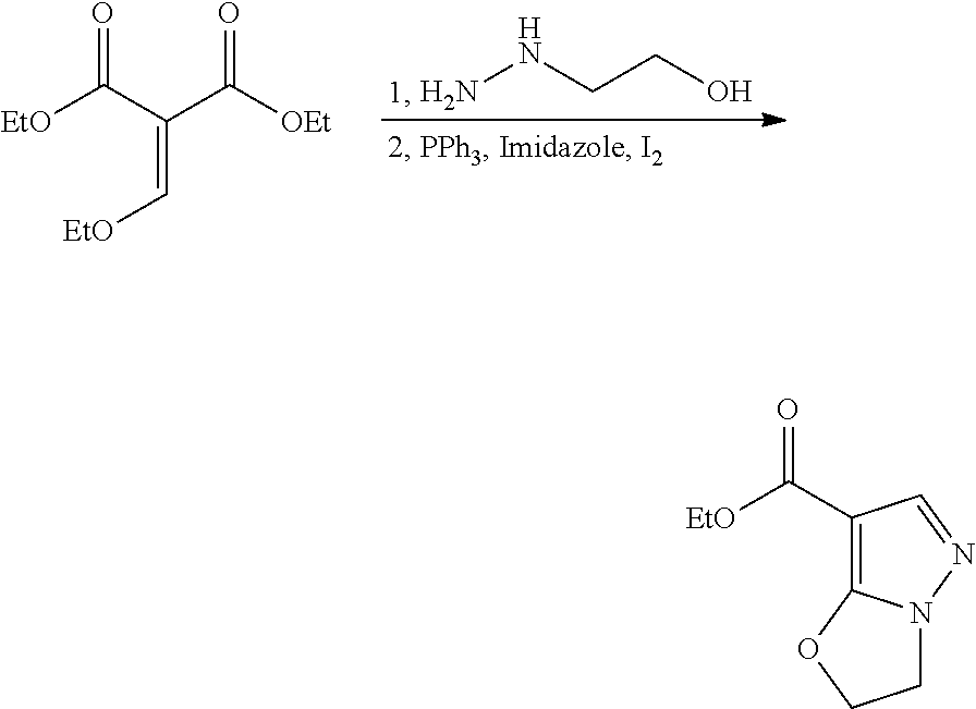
NNCCO.[EtO]C(C(C([OEt])=O)=C[EtO])=O.[EtO]C(C1=C2N(N=C1)CCO2)=O
